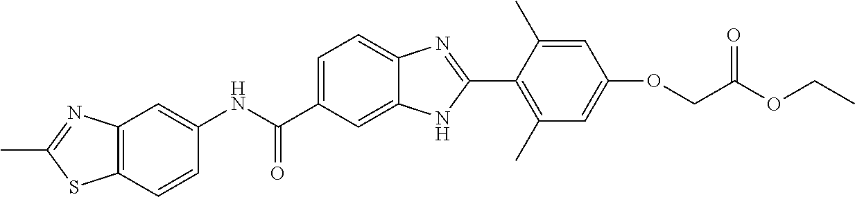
C1(NC(C2=CC=C3C(=C2)NC(C2=C(C)C=C(OCC(OCC)=O)C=C2C)=N3)=O)=CC2=C(C=C1)SC(C)=N2
